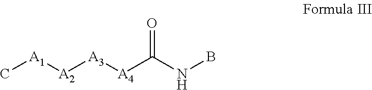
C[A1][A2][A3][A4]C(NB)=O
